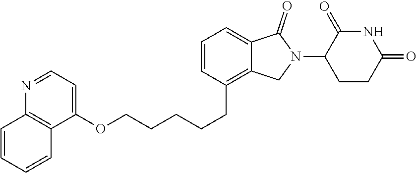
C1=CC(CCCCCOC2=CC=NC3=C2C=CC=C3)=C2C(=C1)C(=O)N(C1C(=O)NC(=O)CC1)C2
